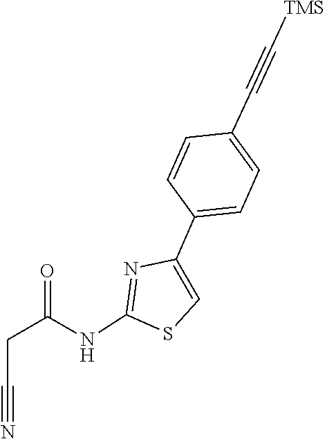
C1=CC(C2=CSC(NC(CC#N)=O)=N2)=CC=C1C#C[TMS]
